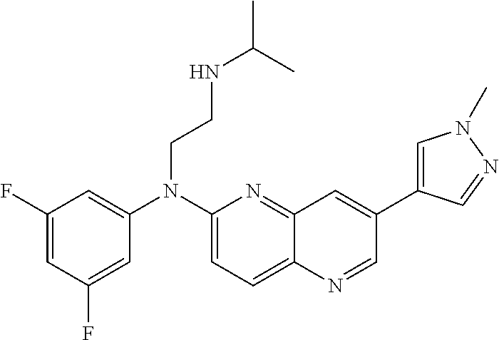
C1(F)=CC(F)=CC(N(C2=CC=C3C(=N2)C=C(C2=CN(C)N=C2)C=N3)CCNC(C)C)=C1
